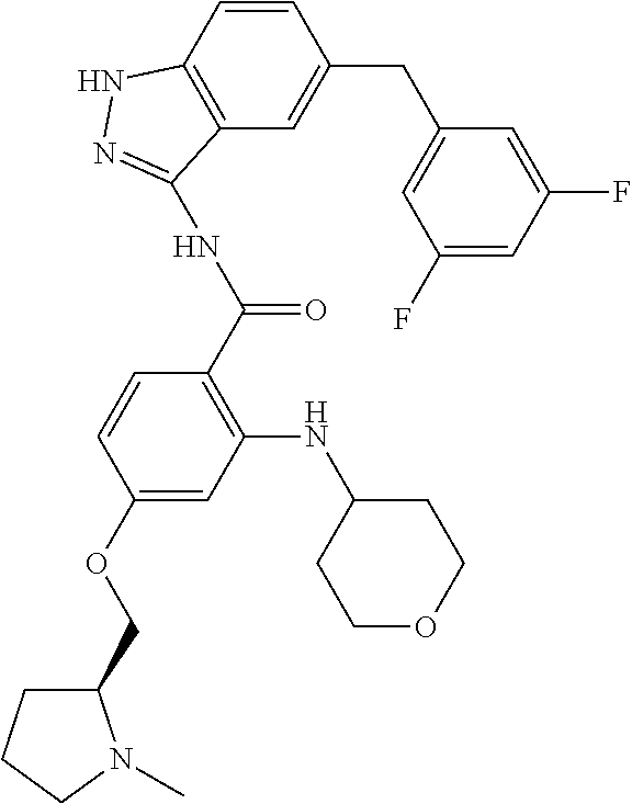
C1=CC2=C(C=C1CC1=CC(F)=CC(F)=C1)C(NC(C1=C(NC3CCOCC3)C=C(OCC3CCCN3C)C=C1)=O)=NN2
